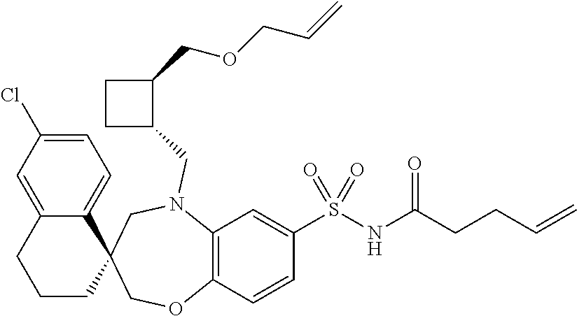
C12=CC(Cl)=CC=C1C1(CCC2)COC2=C(N(CC3C(COCC=C)CC3)C1)C=C(S(NC(CCC=C)=O)(=O)=O)C=C2
